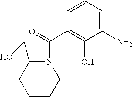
C1CCN(C(=O)C2=C(O)C(N)=CC=C2)C(CO)C1
